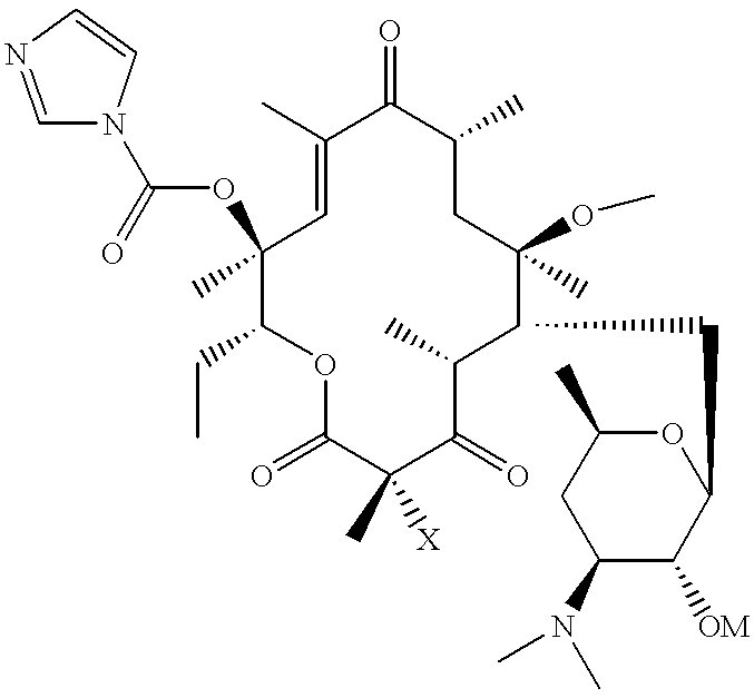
C1(C)=CC(C)(OC(=O)N2C=NC=C2)C(CC)OC(=O)C(C)([X])C(=O)C(C)C(CC2C([OM])C(N(C)C)CC(C)O2)C(C)(OC)CC(C)C1=O
